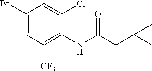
C1(Br)=CC([CF3])=C(NC(CC(C)(C)C)=O)C(Cl)=C1
